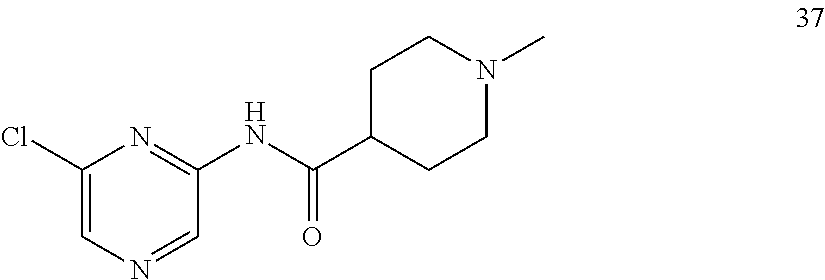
C1(Cl)=CN=CC(NC(C2CCN(C)CC2)=O)=N1
